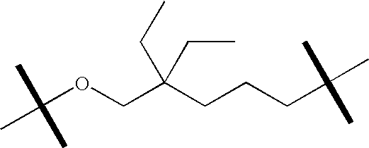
C(OCC(CCCC(C)(C)C)(CC)CC)(C)(C)C
